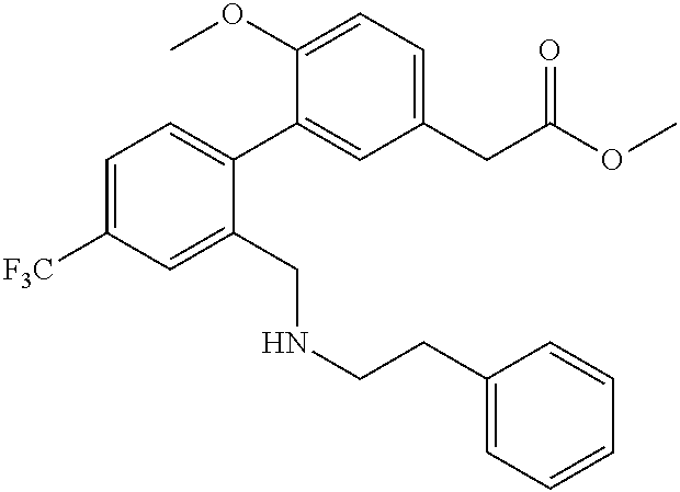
C1=C([F3C])C=C(CNCCC2=CC=CC=C2)C(C2=CC(CC(OC)=O)=CC=C2OC)=C1
